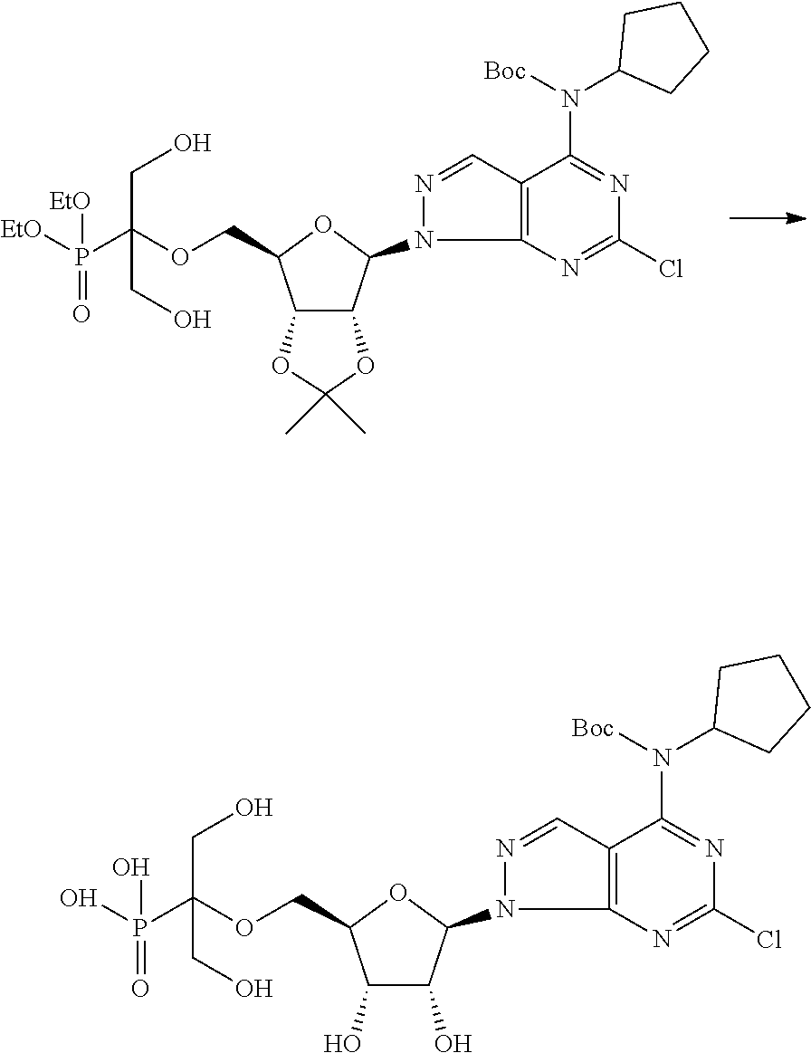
C12C(C(N3N=CC4=C3N=C(Cl)N=C4N(C3CCCC3)[Boc])OC1COC(P([EtO])([EtO])=O)(CO)CO)OC(C)(C)O2.C1(O)C(O)C(N2N=CC3=C2N=C(Cl)N=C3N(C2CCCC2)[Boc])OC1COC(P(O)(O)=O)(CO)CO
